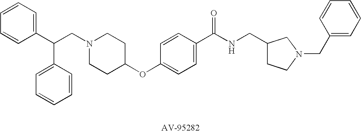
C1=CC=C(C(CN2CCC(OC3=CC=C(C(NCC4CCN(CC5=CC=CC=C5)C4)=O)C=C3)CC2)C2=CC=CC=C2)C=C1
